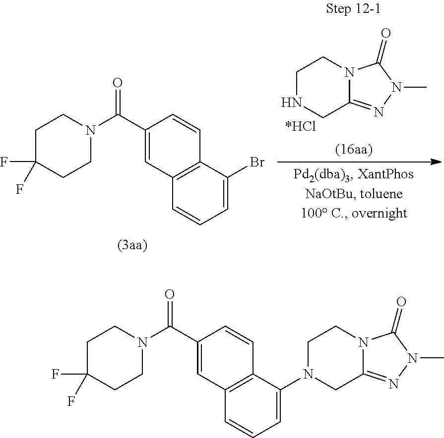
C1=C(Br)C2=C(C=C1)C=C(C(N1CCC(F)(F)CC1)=O)C=C2.N1CC2=NN(C)C(=O)N2CC1.C1=C(N2CC3=NN(C)C(=O)N3CC2)C2=C(C=C1)C=C(C(N1CCC(F)(F)CC1)=O)C=C2
